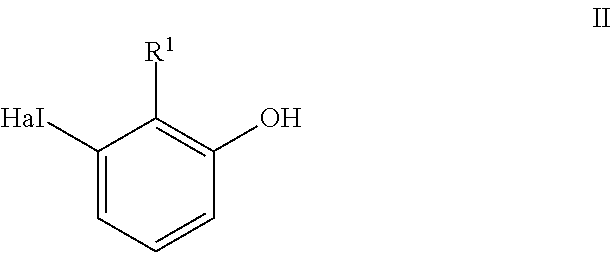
C1([HaI])=CC=CC(O)=C1[R1]
